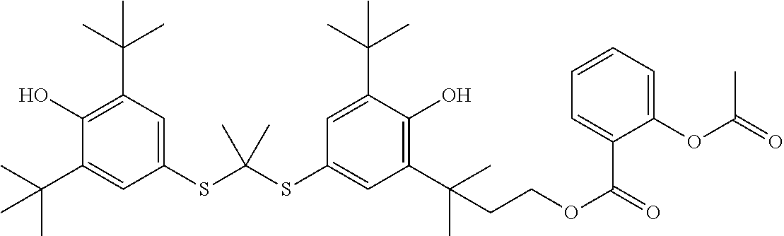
C1(C(C)(C)C)=CC(SC(SC2=CC(C(C)(C)CCOC(=O)C3=CC=CC=C3OC(=O)C)=C(O)C(C(C)(C)C)=C2)(C)C)=CC(C(C)(C)C)=C1O
